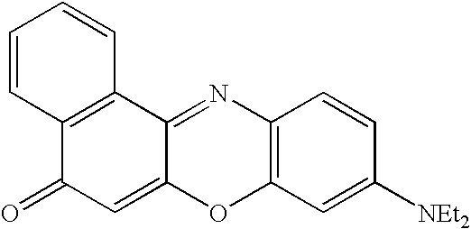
C12=C(C3=NC4=C(OC3=CC1=O)C=C([NEt2])C=C4)C=CC=C2
